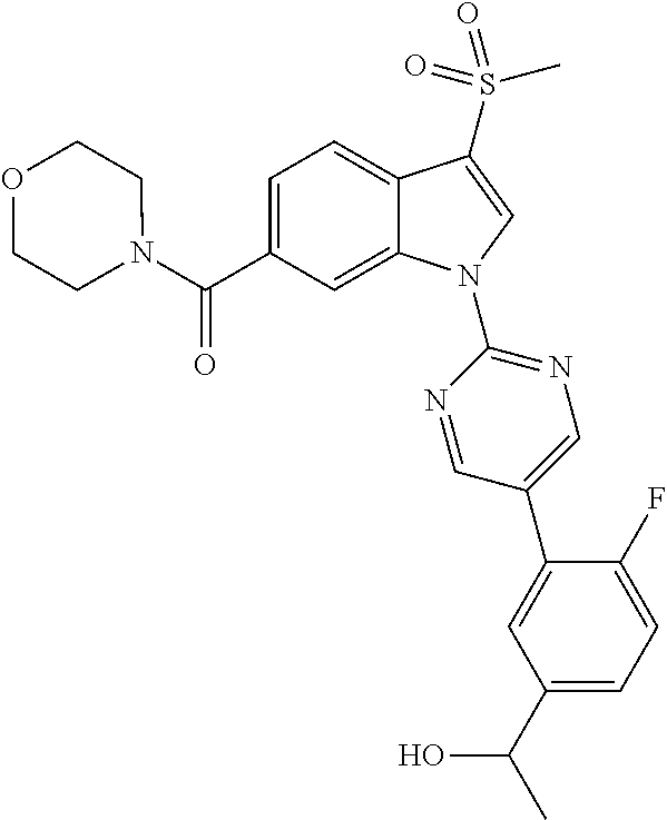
C(C1=CC=C2C(=C1)N(C1=NC=C(C3=CC(C(C)O)=CC=C3F)C=N1)C=C2S(C)(=O)=O)(=O)N1CCOCC1
